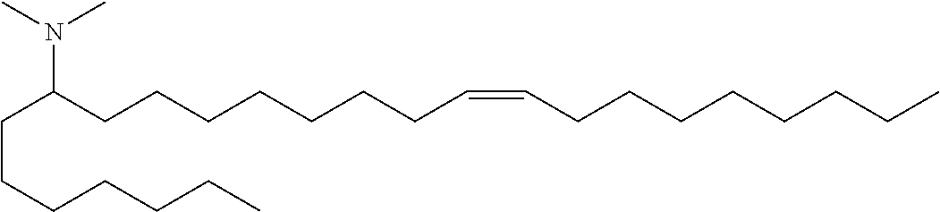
C(C(CCCCCCCC=CCCCCCCCC)N(C)C)CCCCCC
